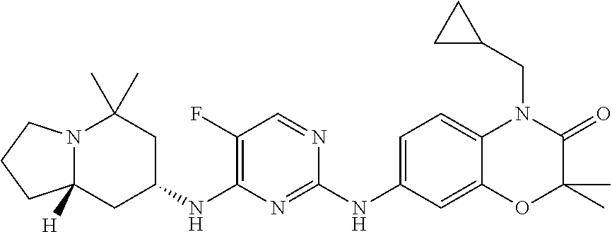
N12C([H])(CC(NC3=C(F)C=NC(NC4=CC=C5C(=C4)OC(C)(C)C(=O)N5CC4CC4)=N3)CC1(C)C)CCC2
